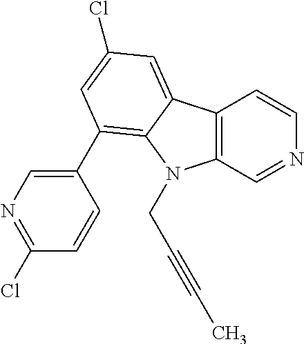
C12=C(C=NC=C1)N(CC#CC)C1=C(C3=CN=C(Cl)C=C3)C=C(Cl)C=C21
